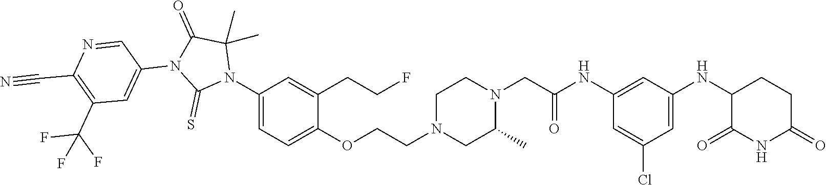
C1=C(Cl)C=C(NC2C(=O)NC(=O)CC2)C=C1NC(CN1CCN(CCOC2=CC=C(N3C(C)(C)C(=O)N(C4=CC(C(F)(F)F)=C(C#N)N=C4)C3=S)C=C2CCF)CC1C)=O
